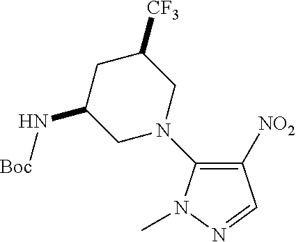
C1([NO2])=C(N2CC([CF3])CC(N[Boc])C2)N(C)N=C1
